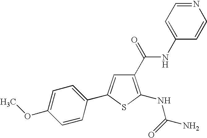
C1(C(=O)NC2=CC=NC=C2)=C(NC(N)=O)SC(C2=CC=C(OC)C=C2)=C1
